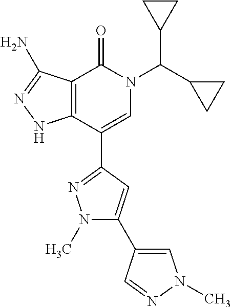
C12=C(C(C3=NN(C)C(C4=CN(C)N=C4)=C3)=CN(C(C3CC3)C3CC3)C1=O)NN=C2N
